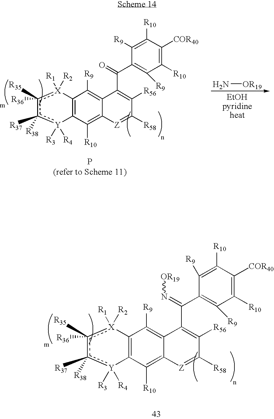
C12=C(C([R10])=C3C(=C1[R9])C(C(C1=C([R9])C([R10])=C([COR40])C([R10])=C1[R9])=O)=C([R56])C([R58])=[Z]3)[Y]([R3])([R4])c([R37])([R38])c([R35])([R36])[X]2([R2])[R1].N[OR19].C12=C(C([R10])=C3C(=C1[R9])C(C(C1=C([R9])C([R10])=C([COR40])C([R10])=C1[R9])=N[OR19])=C([R56])C([R58])=[Z]3)[Y]([R3])([R4])c([R37])([R38])c([R35])([R36])[X]2([R2])[R1]
